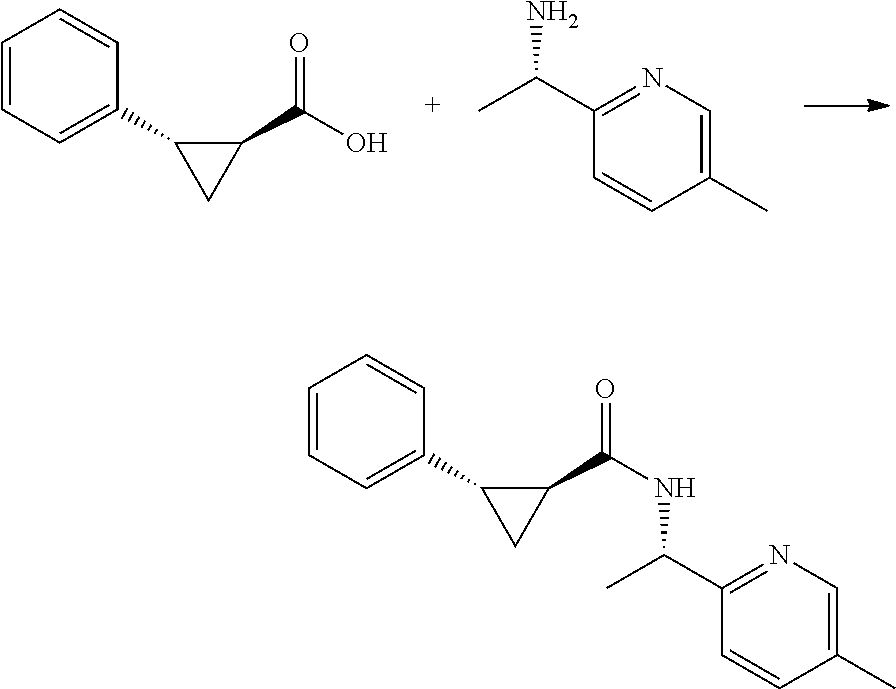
C1(C(O)=O)C(C2=CC=CC=C2)C1.C1(C(C)N)=NC=C(C)C=C1.C1(C(NC(C)C2=NC=C(C)C=C2)=O)C(C2=CC=CC=C2)C1
